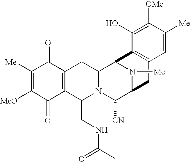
C1([Me])=C([MeO])C(=O)C2=C(C1=O)CC1N(C2CNC(C)=O)C([CN])C2N([Me])C1C1=C(C2)C=C([Me])C([OMe])=C1O
